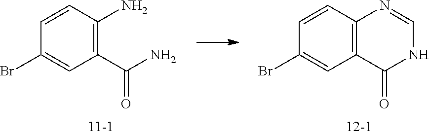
C12=C(C=CC(Br)=C1)N=CNC2=O.C1(C(N)=O)=C(N)C=CC(Br)=C1
